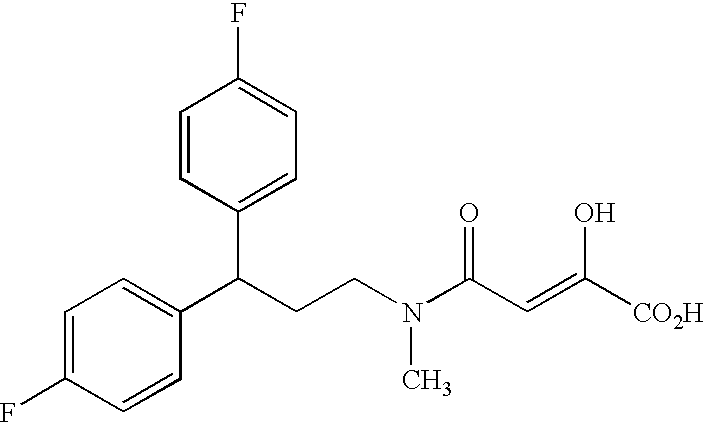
C(=CC(N(CCC(C1=CC=C(F)C=C1)C1=CC=C(F)C=C1)C)=O)([CO2H])O
